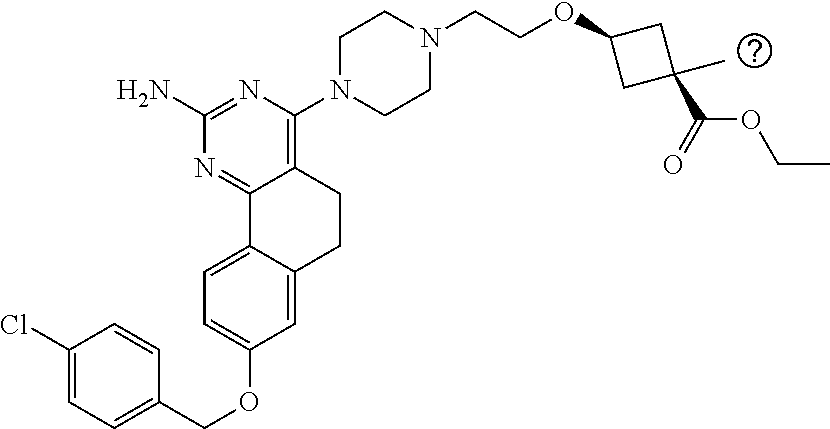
C1(N)=NC(N2CCN(CCOC3CC(C(=O)OCC)(C)C3)CC2)=C2C(=N1)C1=CC=C(OCC3=CC=C(Cl)C=C3)C=C1CC2
